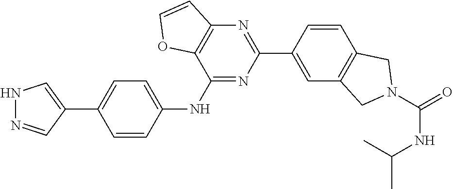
C1=CC(C2=NC3=C(C(NC4=CC=C(C5=CNN=C5)C=C4)=N2)OC=C3)=CC2=C1CN(C(=O)NC(C)C)C2
